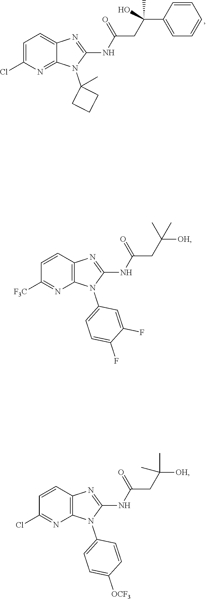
N(C1=NC2=C(N1C1=CC=C(F)C(F)=C1)N=C([F3C])C=C2)C(CC([OH])(C)C)=O.N(C1=NC2=CC=C(Cl)N=C2N1C1(C)CCC1)C(CC(C1=CC=CC=C1)(O)C)=O.N(C1=NC2=C(N1C1=CC=C([OCF3])C=C1)N=C(Cl)C=C2)C(CC([OH])(C)C)=O
